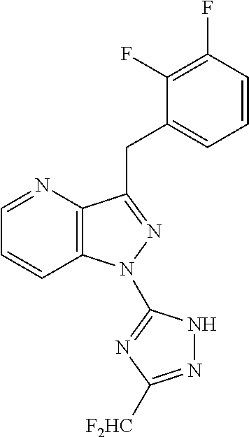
C1=NC2=C(C=C1)N(C1=NC([F2HC])=NN1)N=C2CC1=CC=CC(F)=C1F
